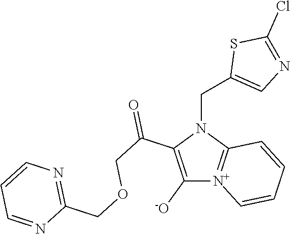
C1([-O])=C(C(COCC2=NC=CC=N2)=O)N(CC2=CN=C(Cl)S2)C2=[N+]1C=CC=C2
